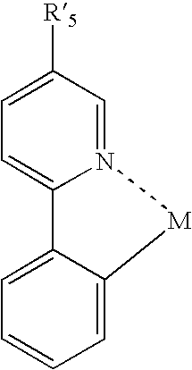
N12=CC([R5])=CC=C1C1=CC=CC=C1[M]2
